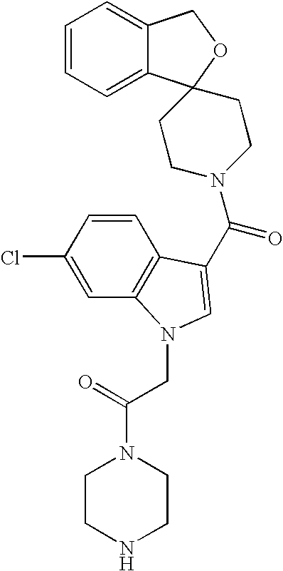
C1=CC=C2C(=C1)COC21CCN(C(=O)C2=CN(CC(N3CCNCC3)=O)C3=C2C=CC(Cl)=C3)CC1
